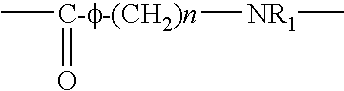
C[C-f-(CH2)n]([NR1]C)=O
